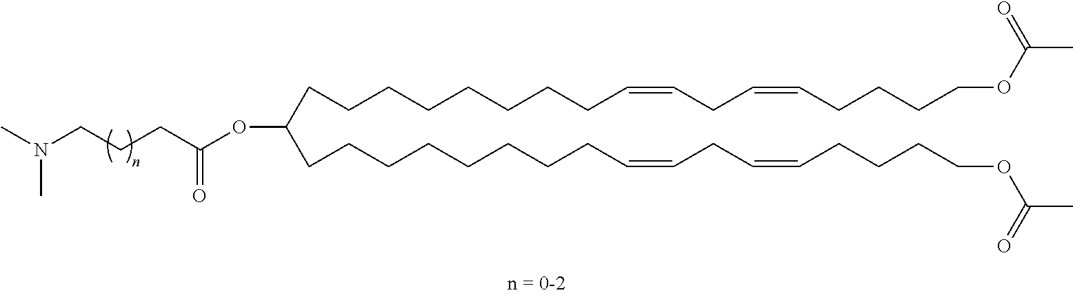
CN(CCCC(OC(CCCCCCCCC=CCC=CCCCCOC(C)=O)CCCCCCCCC=CCC=CCCCCOC(C)=O)=O)C
